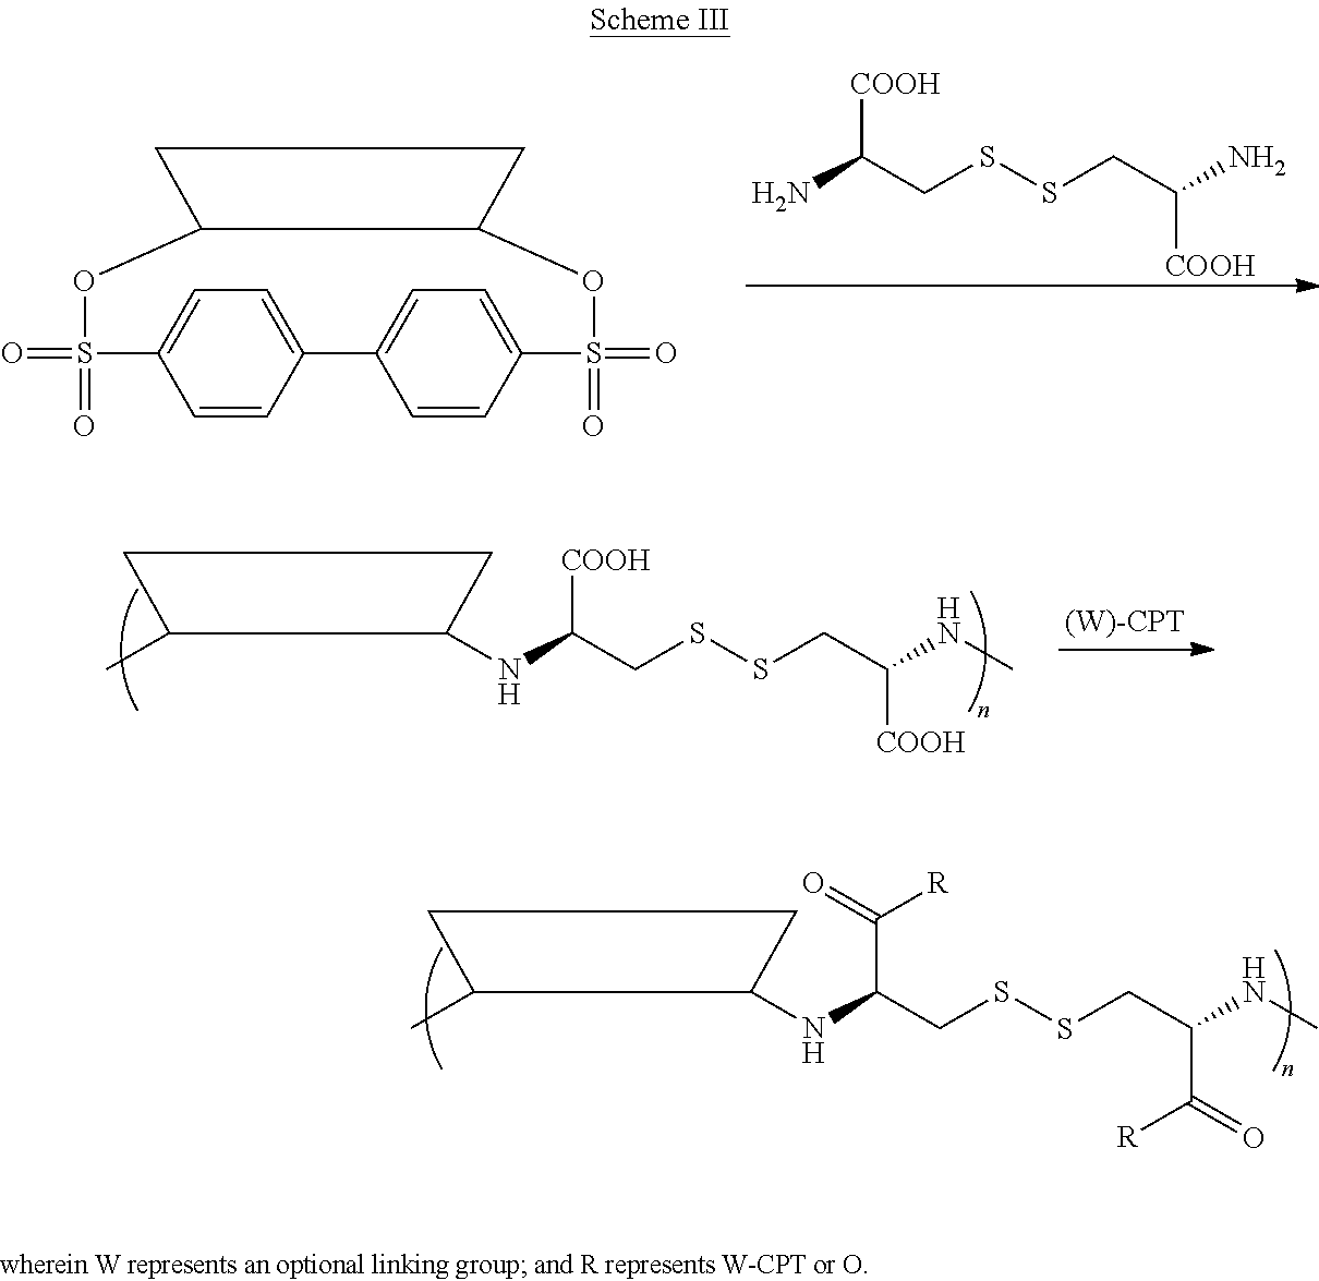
C(CSSCC(NC)C(=O)[R])(C(=O)[R])NC1C(C)CC1.NC(CSSCC(N)[COOH])[COOH].C12C(CC1)OS(=O)(=O)C1=CC=C(C3=CC=C(S(=O)(=O)O2)C=C3)C=C1.C(CSSCC(NC)[COOH])([COOH])NC1C(C)CC1
